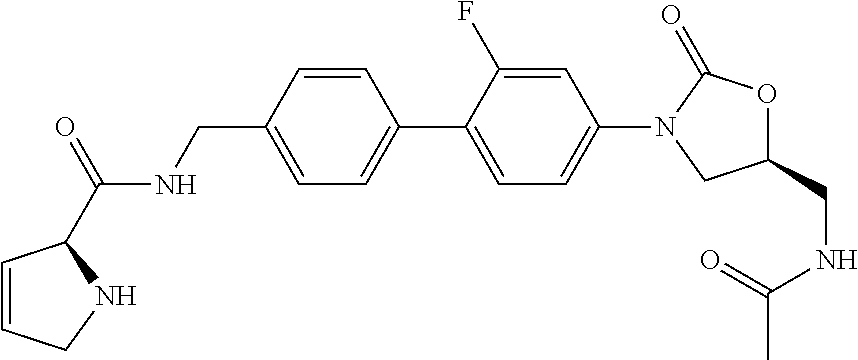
C1=C(CNC(=O)C2C=CCN2)C=CC(C2=CC=C(N3CC(CNC(C)=O)OC3=O)C=C2F)=C1
